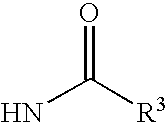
NC([R3])=O
